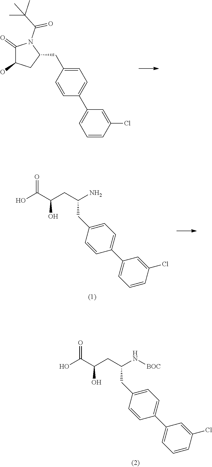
C1=C(CC2N(C(C(C)(C)C)=O)C(=O)C(O)C2)C=CC(C2=CC=CC(Cl)=C2)=C1.OC(C(CC(N[BOC])CC1=CC=C(C2=CC=CC(Cl)=C2)C=C1)O)=O.OC(C(CC(N)CC1=CC=C(C2=CC=CC(Cl)=C2)C=C1)O)=O
